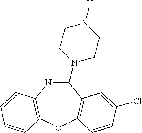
C1(N2CCN([H])CC2)=NC2=C(OC3=C1C=C(Cl)C=C3)C=CC=C2
